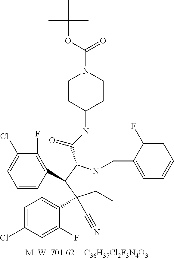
[C36H37Cl2F3N4O3].C1(F)=C(C2C(C(NC3CCN(C(OC(C)(C)C)=O)CC3)=O)N(CC3=CC=CC=C3F)C(C)C2(C#N)C2=CC=C(Cl)C=C2F)C=CC=C1Cl
